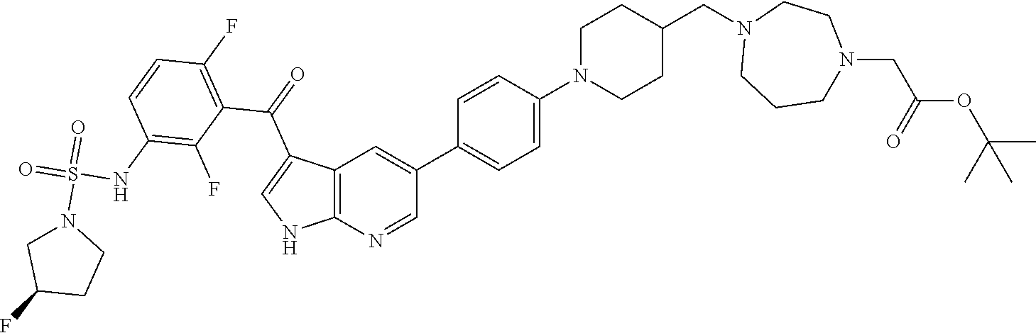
N1(CC2CCN(C3=CC=C(C4=CC5=C(N=C4)NC=C5C(C4=C(F)C=CC(NS(=O)(=O)N5CC(F)CC5)=C4F)=O)C=C3)CC2)CCCN(CC(OC(C)(C)C)=O)CC1
